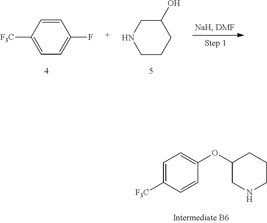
C1=CC([F3C])=CC=C1F.C1(O)CNCCC1.C1=C([F3C])C=CC(OC2CNCCC2)=C1
